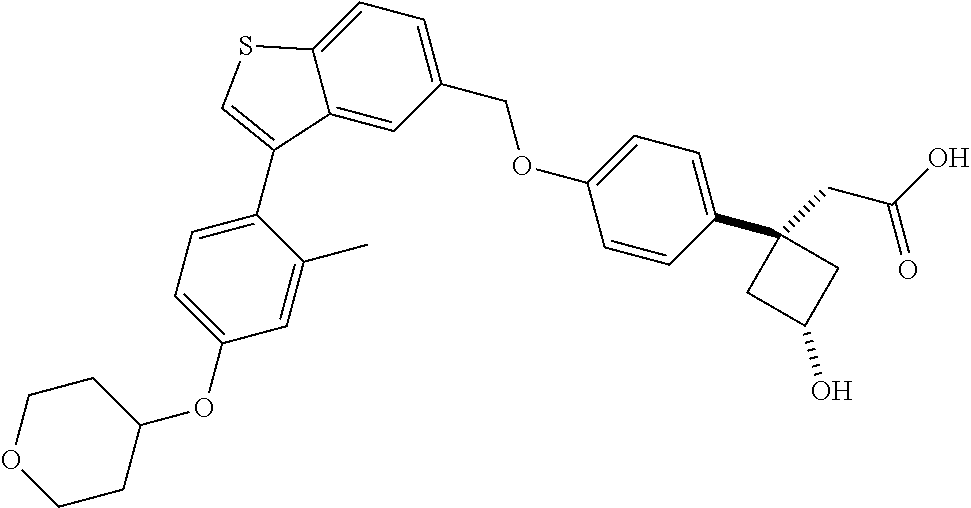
C12=CC(COC3=CC=C(C4(CC(=O)O)CC(O)C4)C=C3)=CC=C1SC=C2C1=CC=C(OC2CCOCC2)C=C1C
